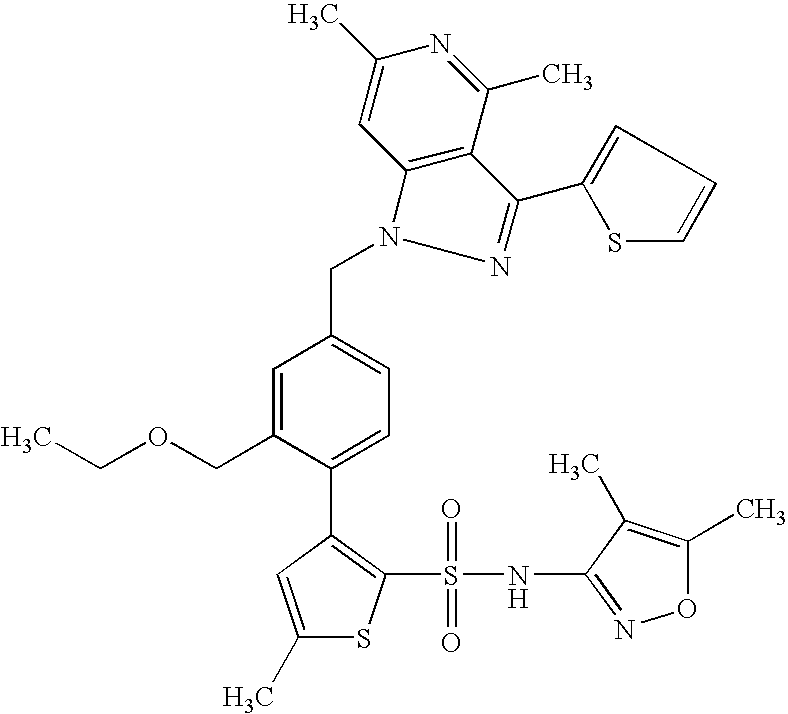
C(C1=CC=C(C2=C(S(=O)(=O)NC3=NOC(C)=C3C)SC(C)=C2)C(COCC)=C1)N1N=C(C2=CC=CS2)C2=C1C=C(C)N=C2C
